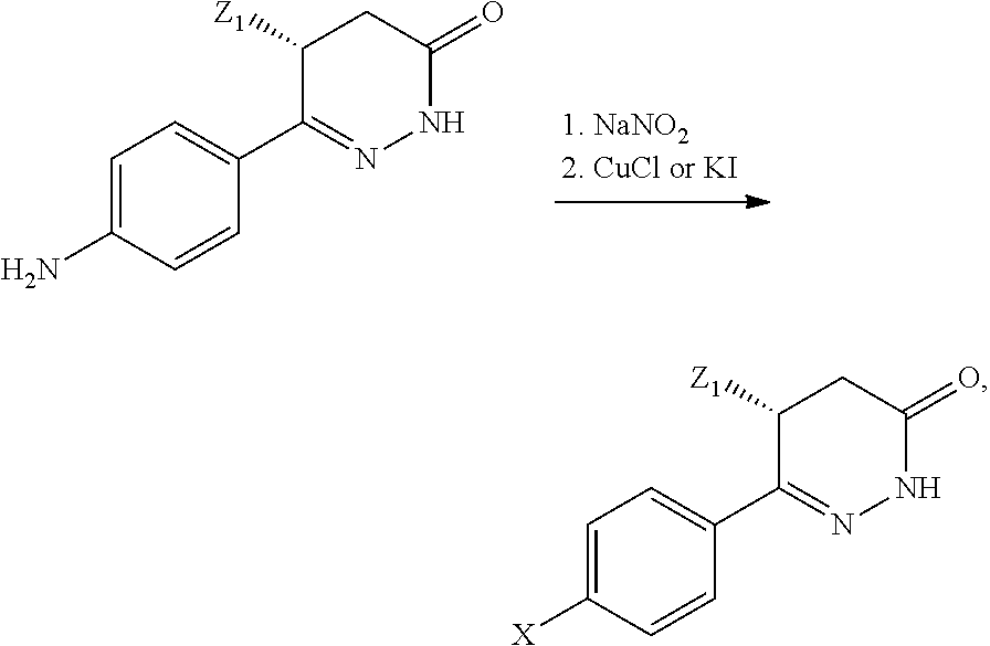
C1=C(N)C=CC(C2=NNC(=O)CC2[Z1])=C1.C1=C([X])C=CC(C2=NNC(=O)CC2[Z1])=C1
